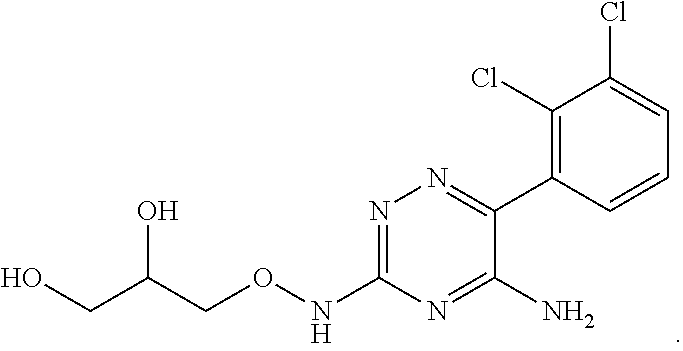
OCC(CONC1=NN=C(C2=C(Cl)C(Cl)=CC=C2)C(N)=N1)O
